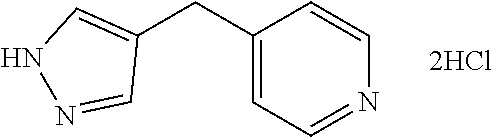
C1=C(CC2=CNN=C2)C=CN=C1
